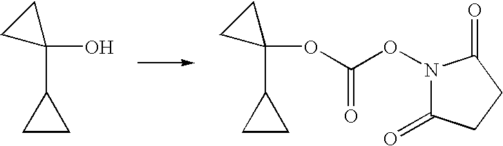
C1(C2CC2)(O)CC1.C1(C2CC2)(OC(=O)ON2C(=O)CCC2=O)CC1
